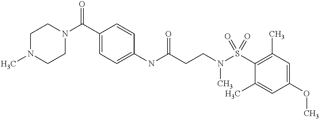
C1(NC(CCN(S(C2=C(C)C=C(OC)C=C2C)(=O)=O)C)=O)=CC=C(C(N2CCN(C)CC2)=O)C=C1
